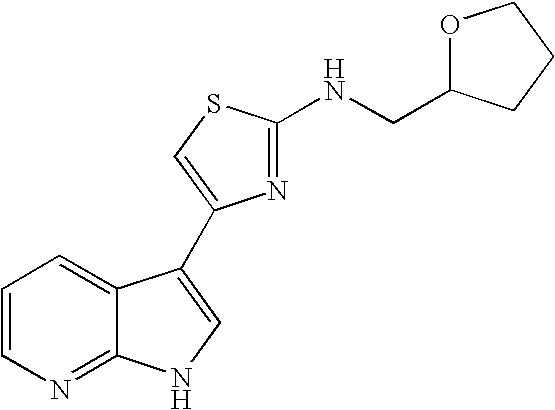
C1=CN=C2C(=C1)C(C1=CSC(NCC3OCCC3)=N1)=CN2
